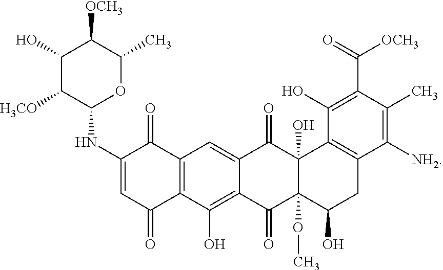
C12=C(C(O)=C3C(=C1)C(=O)C1(O)C(OC)(C3=O)C(O)CC3=C1C(O)=C(C(=O)[OCH3])C(C)=C3[NH2])C(=O)C=C(NC1OC(C)C([OCH3])C(O)C1[H3CO])C2=O
